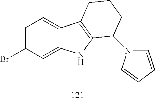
C1=C(Br)C=C2C(=C1)C1=C(N2)C(N2C=CC=C2)CCC1
